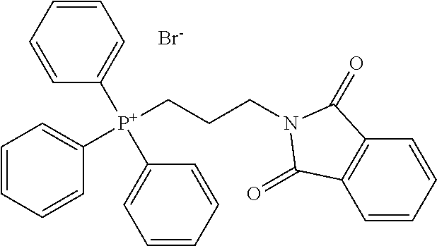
C1=CC2=C(C=C1)C(=O)N(CCC[P+](C1=CC=CC=C1)(C1=CC=CC=C1)C1=CC=CC=C1)C2=O.[Br-]
